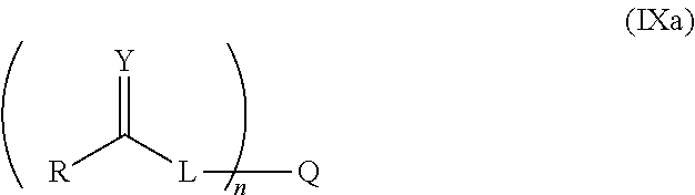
[Y]=C([L][Q])[R]
